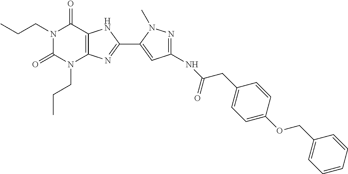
N1(CCC)C(=O)N(CCC)C2=C(C1=O)NC(C1=CC(NC(CC3=CC=C(OCC4=CC=CC=C4)C=C3)=O)=NN1C)=N2
